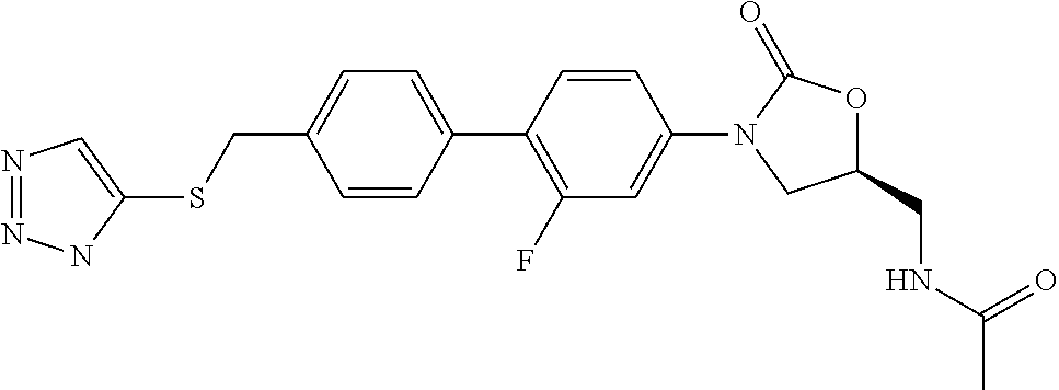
S(CC1=CC=C(C2=C(F)C=C(N3CC(CNC(=O)C)OC3=O)C=C2)C=C1)C1=CN=NN1
